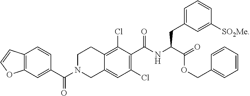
C1(Cl)=C(C(NC(C(=O)OCC2=CC=CC=C2)CC2=CC=CC([SO2Me])=C2)=O)C(Cl)=C2C(=C1)CN(C(C1=CC3=C(C=C1)C=CO3)=O)CC2
